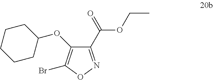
C1(C(OCC)=O)=NOC(Br)=C1OC1CCCCC1
